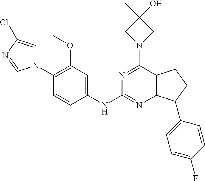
C1(OC)=C(N2C=C(Cl)N=C2)C=CC(NC2=NC3=C(C(N4CC(C)(O)C4)=N2)CCC3C2=CC=C(F)C=C2)=C1
